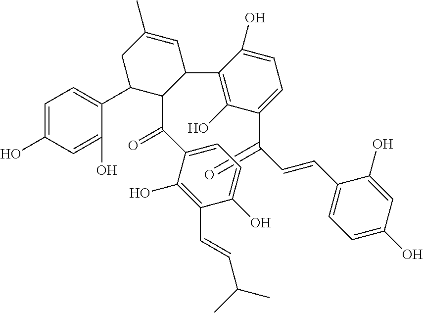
C1=C(O)C=C(O)C(C2C(C(=O)C3=CC=C(O)C(C=CC(C)C)=C3O)C(C3=C(O)C(C(=O)C=CC4=CC=C(O)C=C4O)=CC=C3O)C=C(C)C2)=C1
